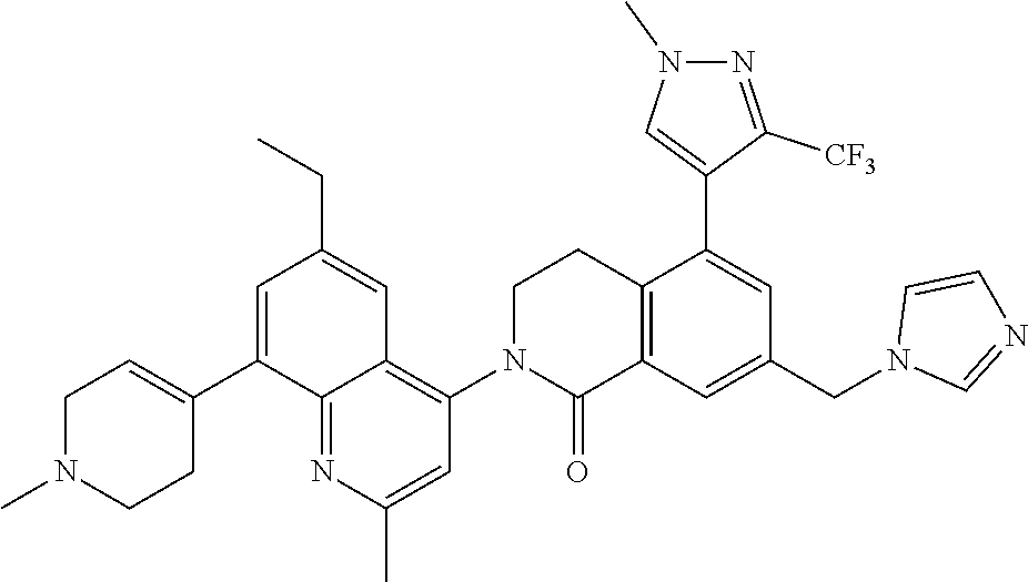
C12=C(C=C(CN3C=NC=C3)C=C1C1=CN(C)N=C1[CF3])C(=O)N(C1=C3C(=NC(C)=C1)C(C1=CCN(C)CC1)=CC(CC)=C3)CC2
